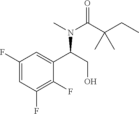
C1(F)=CC(F)=C(F)C(C(N(C)C(C(CC)(C)C)=O)CO)=C1
